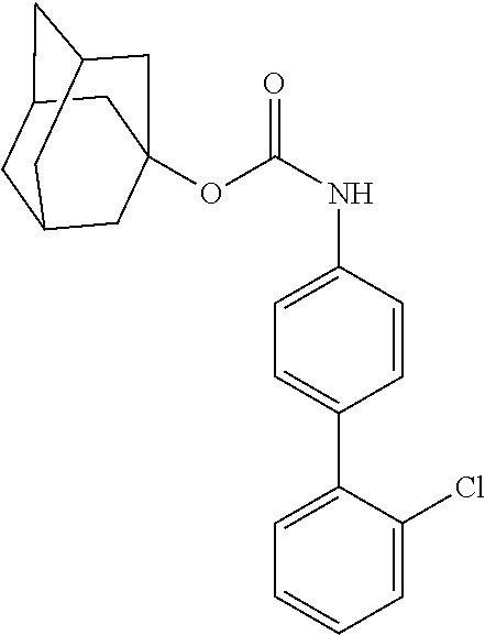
O(C(NC1=CC=C(C2=CC=CC=C2Cl)C=C1)=O)C12CC3CC(CC(C1)C3)C2
